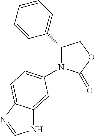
N1(C2=CC=C3C(=C2)NC=N3)C(=O)OCC1C1=CC=CC=C1
